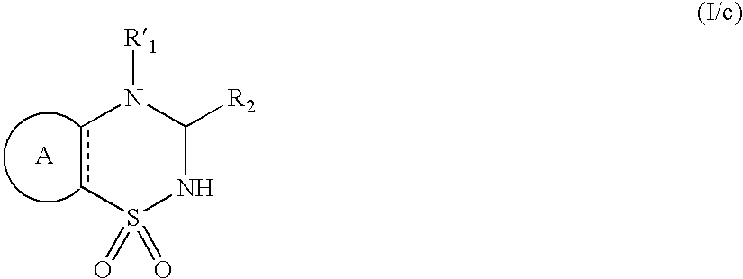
C1([R2])NS(=O)(=O)ccN1[R1].[A]
